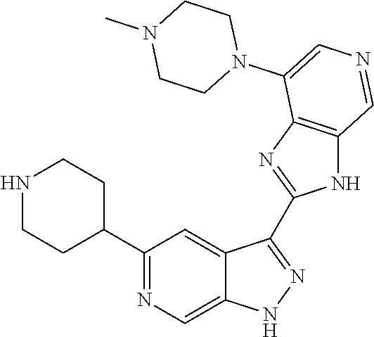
C1(C2CCNCC2)=NC=C2C(=C1)C(C1=NC3=C(N1)C=NC=C3N1CCN(C)CC1)=NN2
